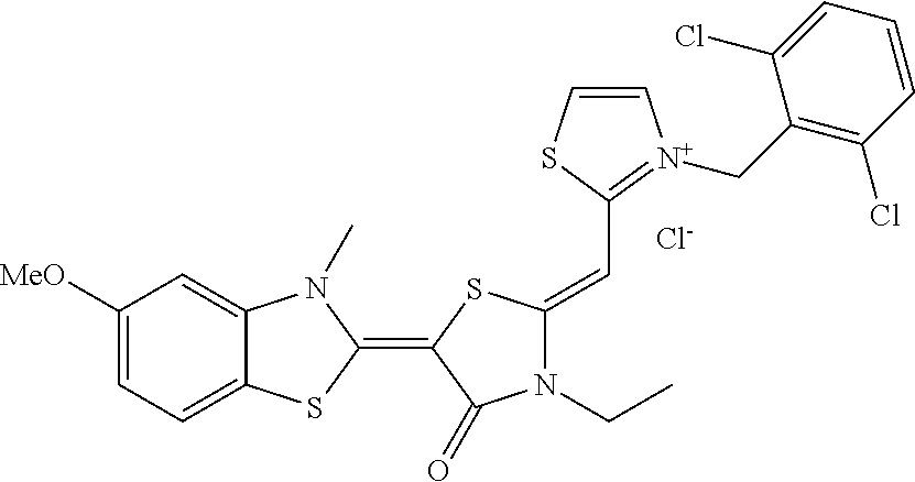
C1([MeO])=CC=C2C(=C1)N(C)C(=C1C(=O)N(CC)C(=CC3=[N+](CC4=C(Cl)C=CC=C4Cl)C=CS3)S1)S2.[Cl-]
